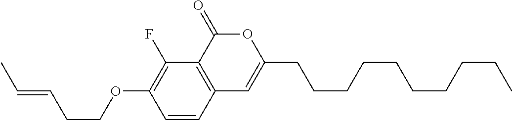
C1=CC2=C(C(F)=C1OCCC=CC)C(=O)OC(CCCCCCCCCC)=C2
